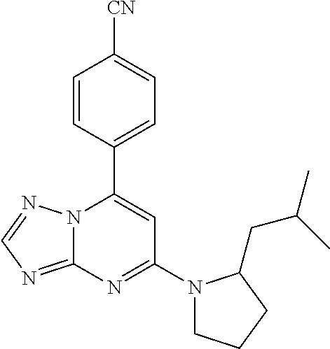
C12=NC=NN1C(C1=CC=C([CN])C=C1)=CC(N1CCCC1CC(C)C)=N2
